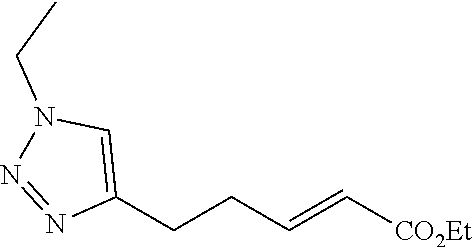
C1(CCC=C[CO2Et])=CN(CC)N=N1
